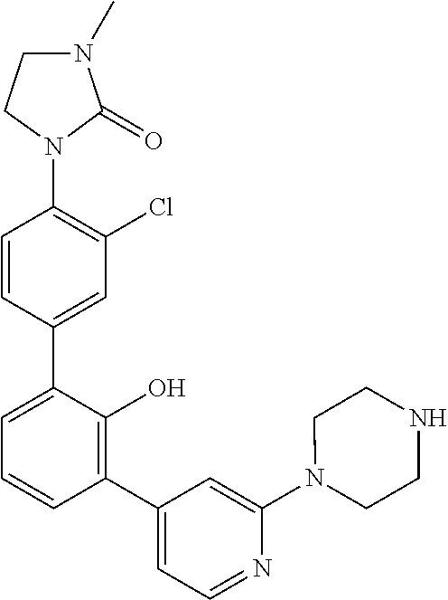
N1(C2=C(Cl)C=C(C3=CC=CC(C4=CC=NC(N5CCNCC5)=C4)=C3O)C=C2)C(=O)N(C)CC1
